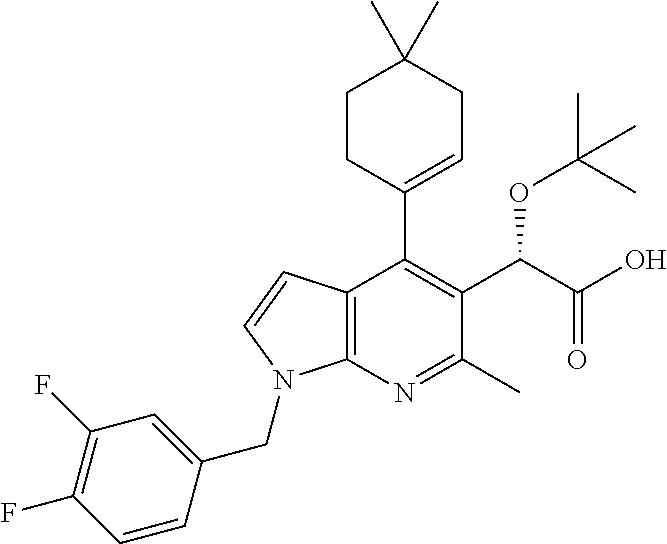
C12=C(N=C(C)C(C(C(O)=O)OC(C)(C)C)=C1C1=CCC(C)(C)CC1)N(CC1=CC(F)=C(F)C=C1)C=C2
